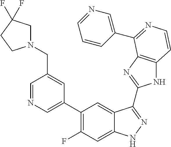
C1=C(C2=C(F)C=C3C(=C2)C(C2=NC4=C(N2)C=CN=C4C2=CN=CC=C2)=NN3)C=C(CN2CC(F)(F)CC2)C=N1
